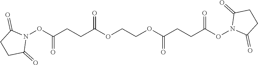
N1(OC(CCC(OCCOC(CCC(ON2C(=O)CCC2=O)=O)=O)=O)=O)C(=O)CCC1=O
